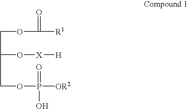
C(C(COP([OR2])(=O)O)O[X][H])OC(=O)[R1]
